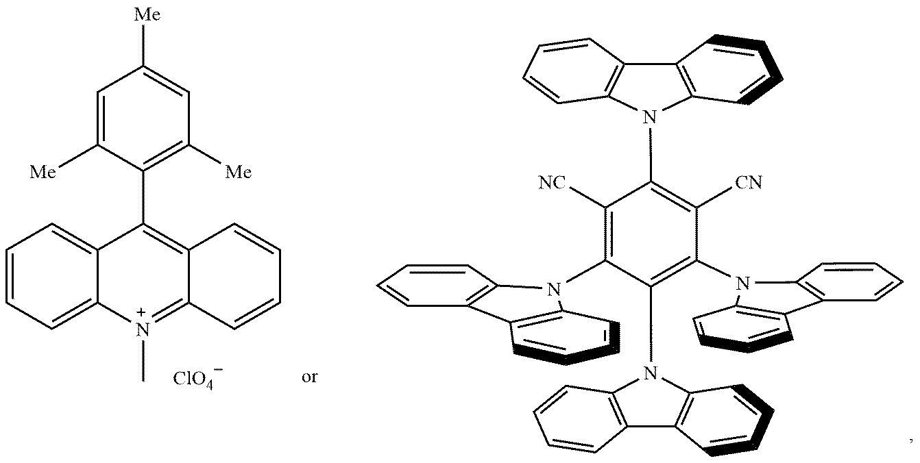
C1=C([Me])C(C2=C3C(=[N+](C)C4=CC=CC=C24)C=CC=C3)=C([Me])C=C1[Me].[ClO4].C1([NC])=C(N2C3=C(C=CC=C3)C3=C2C=CC=C3)C(N2C3=C(C4=C2C=CC=C4)C=CC=C3)=C(N2C3=C(C=CC=C3)C3=C2C=CC=C3)C([CN])=C1N1C2=C(C3=C1C=CC=C3)C=CC=C2
